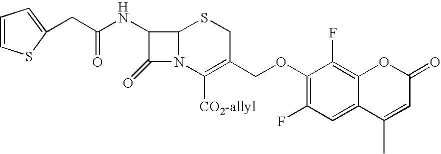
C1=CSC(CC(NC2C(=O)N3C2SCC(COC2=C(F)C=C4C(=C2F)OC(=O)C=C4C)=C3[CO2-allyl])=O)=C1
